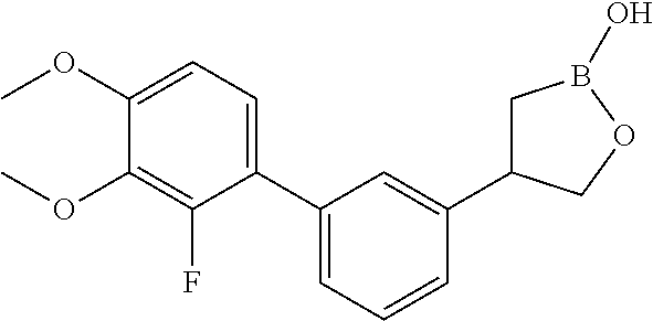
C1(C2=CC=CC(C3CB(O)OC3)=C2)=CC=C(OC)C(OC)=C1F
